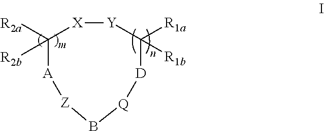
[Y]1[X]C([R2a])([R2b])[A][Z]B[Q][D]C1([R1a])[R1b]
